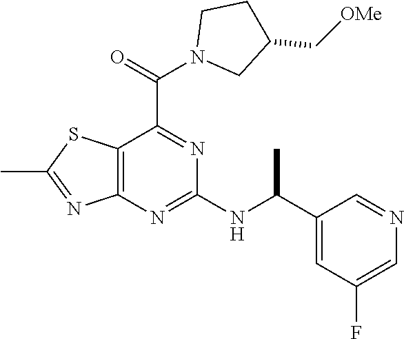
C12=C(N=C(NC(C3=CC(F)=CN=C3)C)N=C1C(=O)N1CC(C[OMe])CC1)N=C(C)S2
